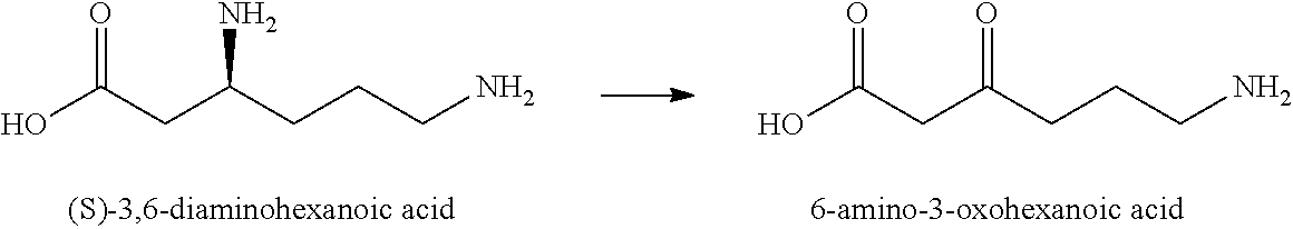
OC(CC(CCCN)N)=O.OC(CC(CCCN)=O)=O
